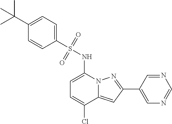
C1=C(NS(C2=CC=C(C(C)(C)C)C=C2)(=O)=O)N2C(=CC(C3=CN=CN=C3)=N2)C(Cl)=C1
